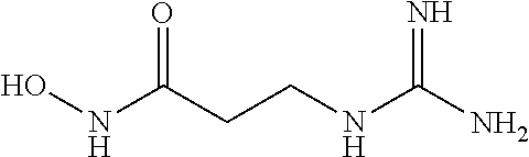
N(C(CCNC(N)=N)=O)O
